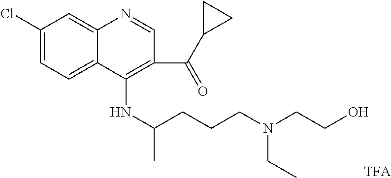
C1(Cl)=CC=C2C(=C1)N=CC(C(C1CC1)=O)=C2NC(CCCN(CCO)CC)C.[TFA]
